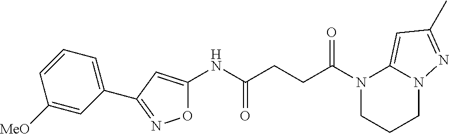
O1C(NC(CCC(N2CCCN3C2=CC(C)=N3)=O)=O)=CC(C2=CC=CC([MeO])=C2)=N1
